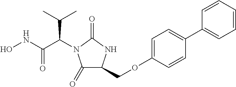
C1(=O)C(COC2=CC=C(C3=CC=CC=C3)C=C2)NC(=O)N1C(C(C)C)C(=O)NO
